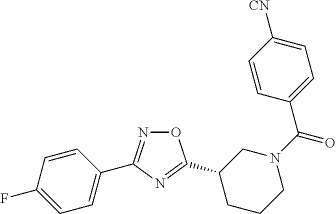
O1N=C(C2=CC=C(F)C=C2)N=C1C1CCCN(C(=O)C2=CC=C([CN])C=C2)C1
